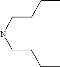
C(NCCCC)CCC
